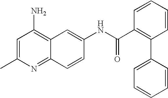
CC1=CC(N)=C2C(=N1)C=CC(NC(C1=C(C3=CC=CC=C3)C=CC=C1)=O)=C2
